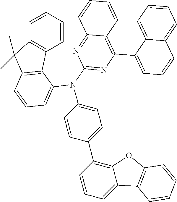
C1=CC=CC2=C1C1=C(C2(C)C)C=CC=C1N(C1=CC=C(C2=C3C(=CC=C2)C2=C(O3)C=CC=C2)C=C1)C1=NC(C2=CC=CC3=CC=CC=C23)=C2C(=N1)C=CC=C2
